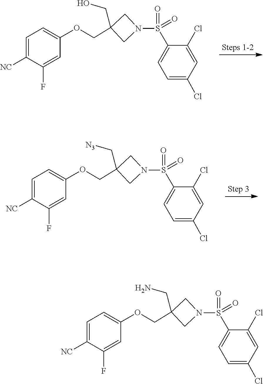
C1=C(OCC2(CO)CN(S(C3=CC=C(Cl)C=C3Cl)(=O)=O)C2)C=C(F)C([NC])=C1.C1=C(OCC2(C[N3])CN(S(C3=CC=C(Cl)C=C3Cl)(=O)=O)C2)C=C(F)C([NC])=C1.C1=C(OCC2(CN)CN(S(C3=CC=C(Cl)C=C3Cl)(=O)=O)C2)C=C(F)C([NC])=C1
